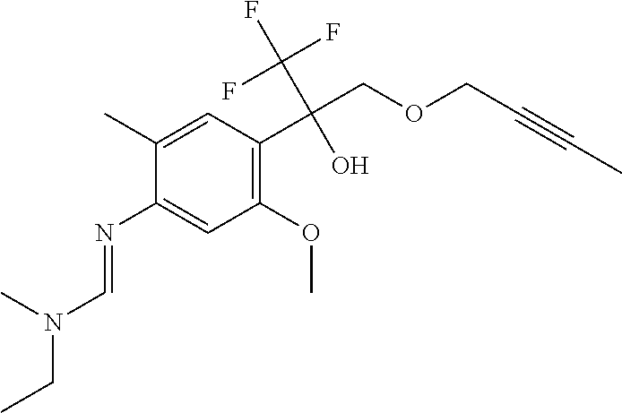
C1(N=CN(CC)C)=CC(OC)=C(C(COCC#CC)(C(F)(F)F)O)C=C1C
